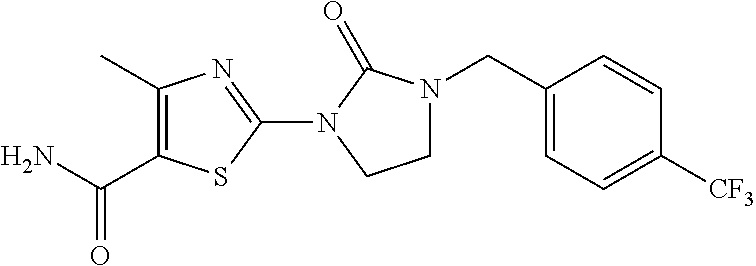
C1N(CC2=CC=C([CF3])C=C2)C(=O)N(C2=NC(C)=C(C(=O)N)S2)C1
